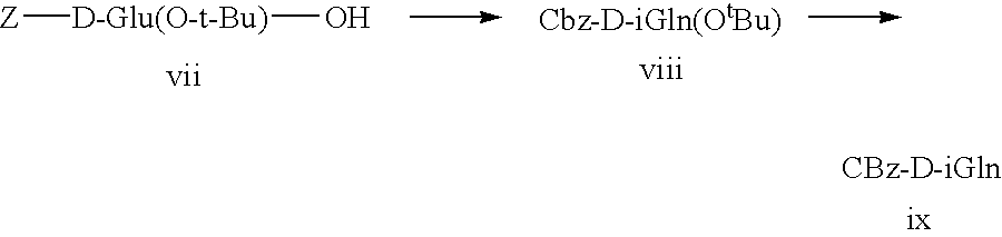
[Z][D-Glu(O-t-Bu)]O
